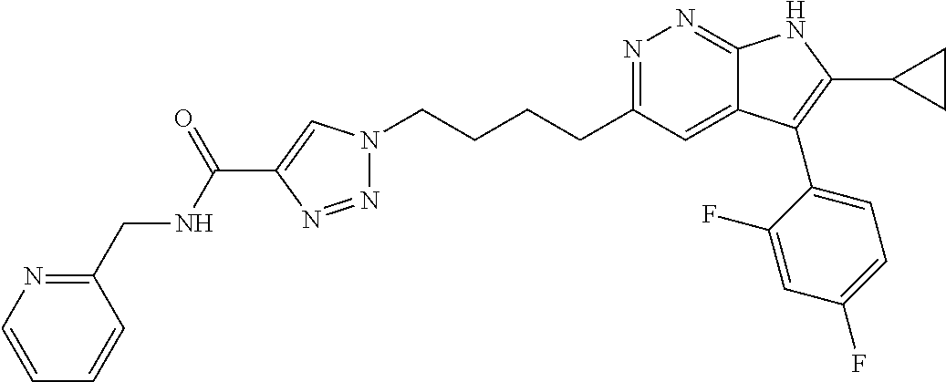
N1=C(CCCCN2N=NC(C(NCC3=NC=CC=C3)=O)=C2)C=C2C(=N1)NC(C1CC1)=C2C1=CC=C(F)C=C1F
